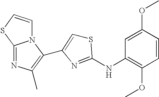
C12=NC(C)=C(C3=CSC(NC4=C(OC)C=CC(OC)=C4)=N3)N1C=CS2
